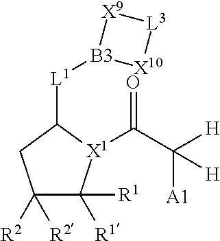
C1([R2])([R2])C([R1])([R1])[X1](C(C([H])([A1])[H])=O)C([L1][B3]2[X10][L3][X9]2)C1
